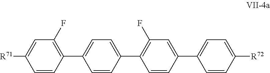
C1=CC(C2=CC=C(C3=C(F)C=C(C4=CC=C([R72])C=C4)C=C3)C=C2)=C(F)C=C1[R71]
